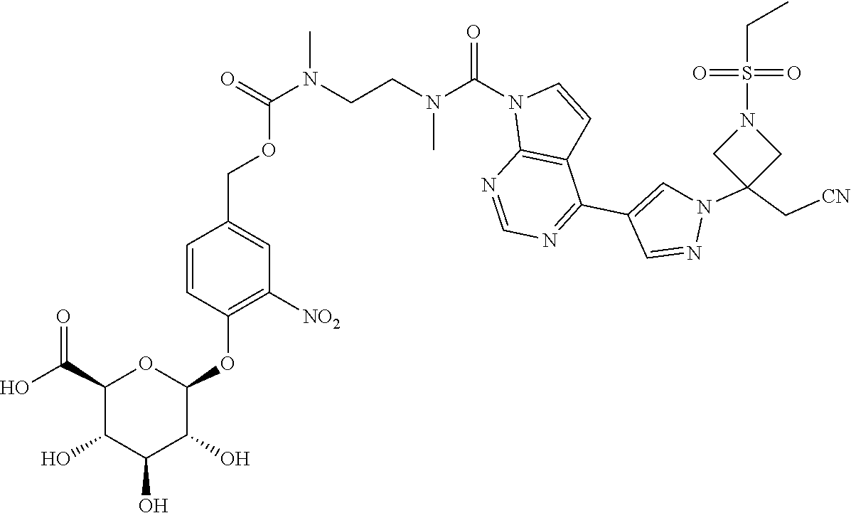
N1(C2(C[CN])CN(S(CC)(=O)=O)C2)C=C(C2=NC=NC3=C2C=CN3C(N(C)CCN(C)C(OCC2=CC([NO2])=C(OC3OC(C(O)=O)C(O)C(O)C3O)C=C2)=O)=O)C=N1
